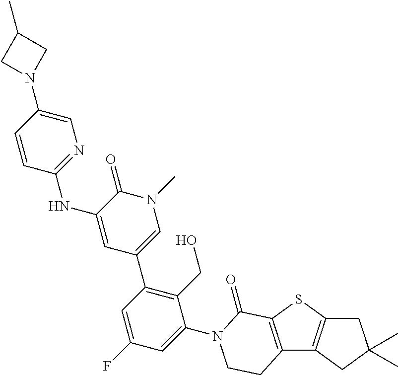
C1=CC(NC2=CC(C3=C(CO)C(N4C(=O)C5=C(C6=C(S5)CC(C)(C)C6)CC4)=CC(F)=C3)=CN(C)C2=O)=NC=C1N1CC(C)C1
